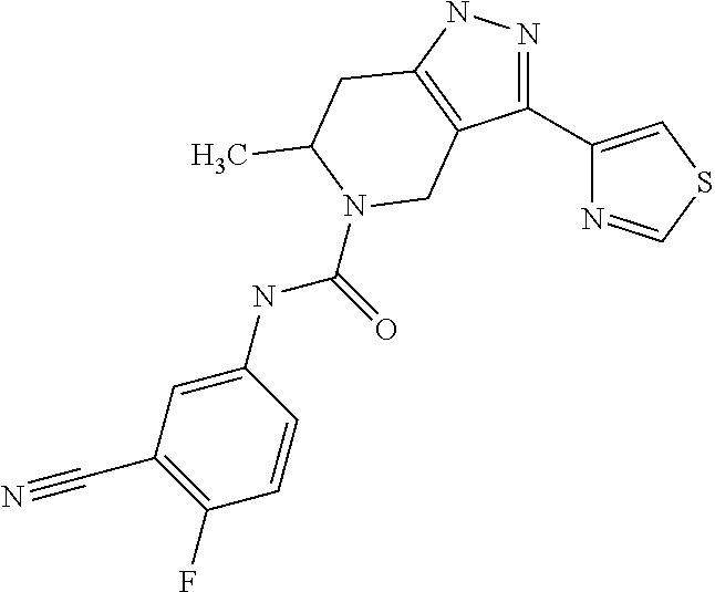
N1=C(C2=CSC=N2)C2=C(N1)CC(C)N(C(=O)NC1=CC(C#N)=C(F)C=C1)C2
